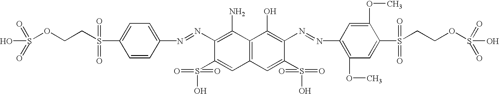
C12=C(C=C(S(=O)(=O)O)C(N=NC3=C(OC)C=C(S(=O)(=O)CCOS(=O)(=O)O)C(OC)=C3)=C1O)C=C(S(=O)(=O)O)C(N=NC1=CC=C(S(=O)(=O)CCOS(=O)(=O)O)C=C1)=C2N
